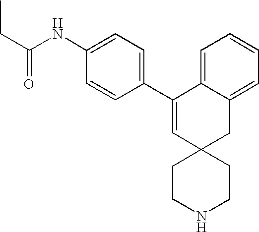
C1(C2=CC3(CC4=CC=CC=C24)CCNCC3)=CC=C(NC(CC)=O)C=C1
